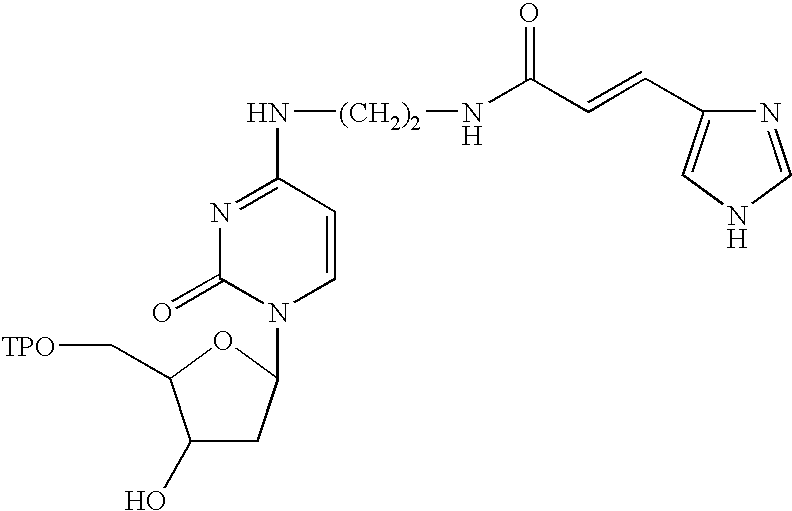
N1=C(N[(CH2)2]NC(C=CC2=CNC=N2)=O)C=CN(C2CC(O)C(C[TPO])O2)C1=O
